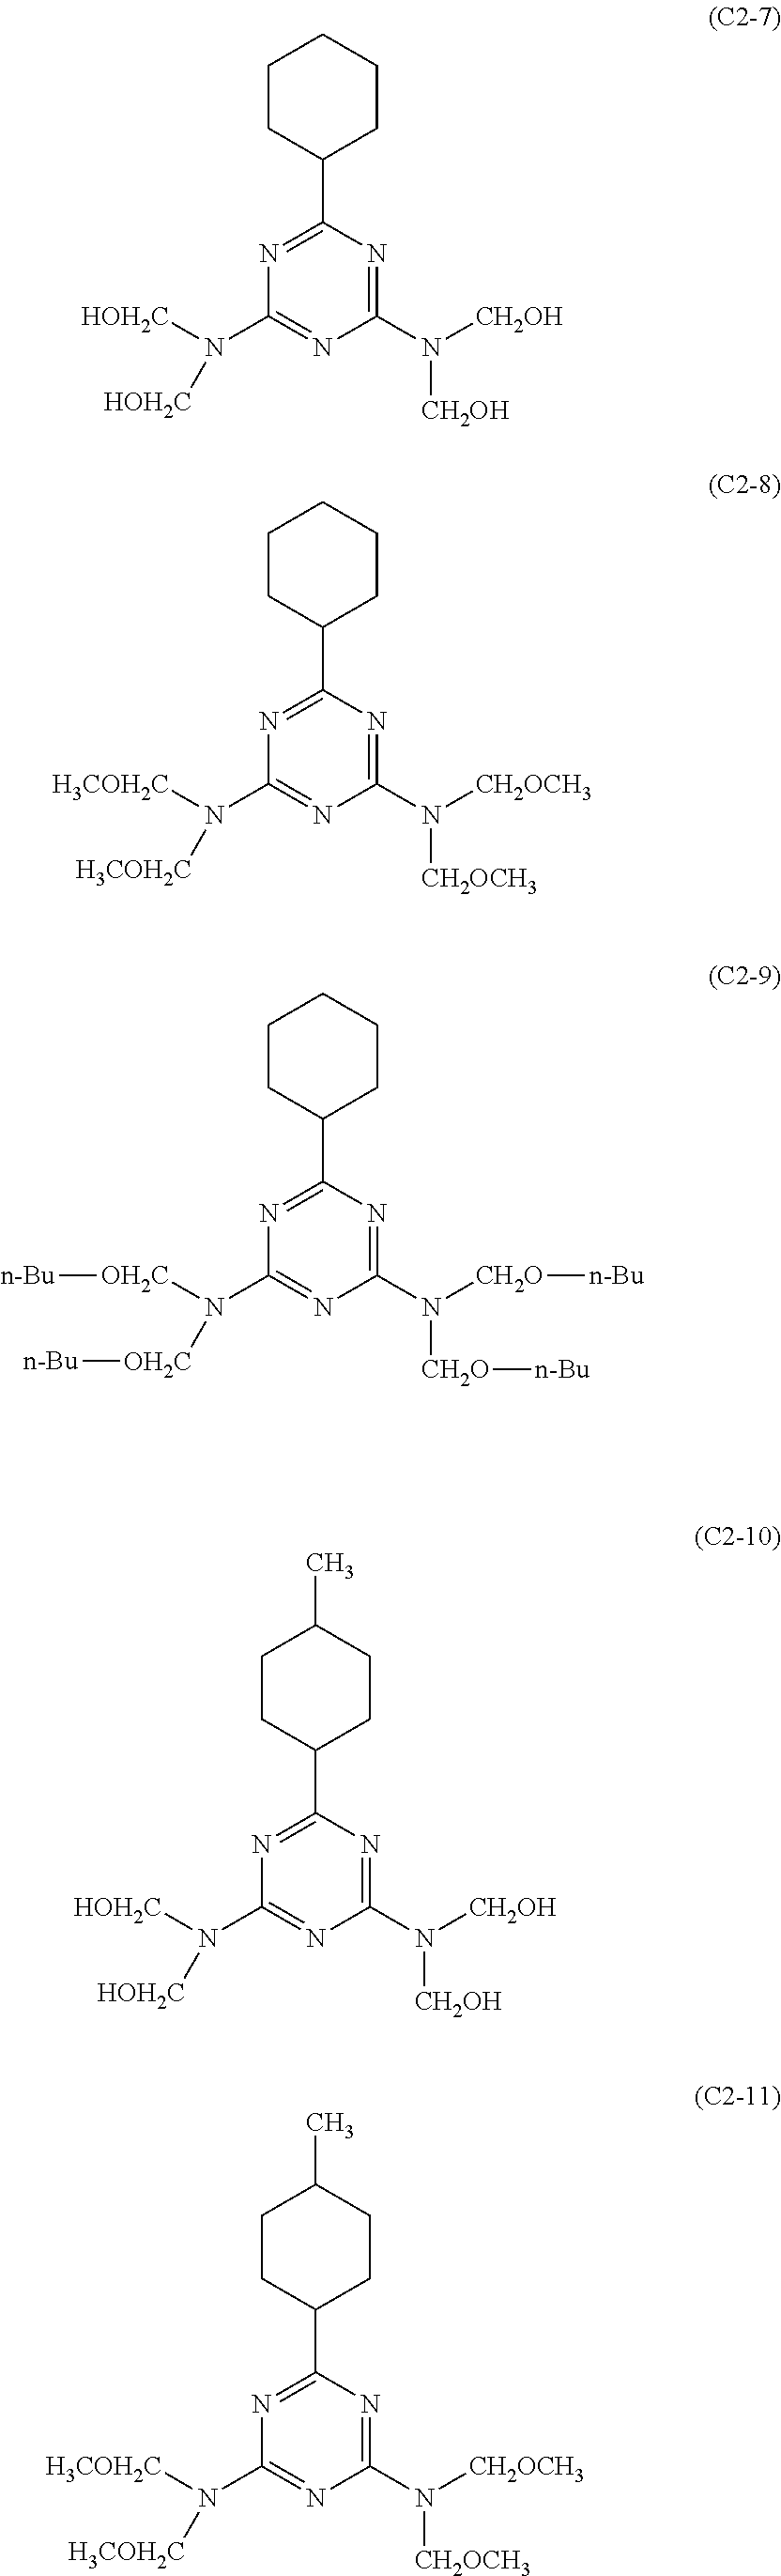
C1(N([CH2OH])[CH2OH])=NC(C2CCCCC2)=NC(N([HOH2C])[HOH2C])=N1.C1(N([CH2OCH3])[CH2OCH3])=NC(C2CCCCC2)=NC(N([H3COH2C])[H3COH2C])=N1.C1(N([CH2O][n-Bu])[CH2O][n-Bu])=NC(C2CCCCC2)=NC(N([OH2C][n-Bu])[OH2C][n-Bu])=N1.C1(N([CH2OH])[CH2OH])=NC(C2CCC(C)CC2)=NC(N([HOH2C])[HOH2C])=N1.C1(N([CH2OCH3])[CH2OCH3])=NC(C2CCC(C)CC2)=NC(N([H3COH2C])[H3COH2C])=N1
